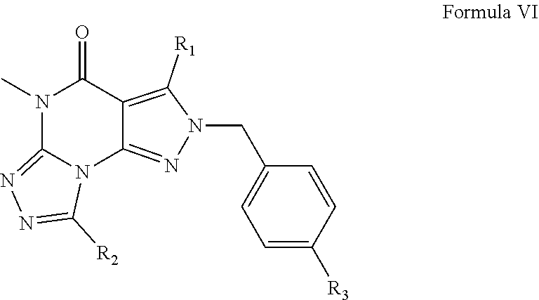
N1(C)C2=NN=C([R2])N2C2=NN(CC3=CC=C([R3])C=C3)C([R1])=C2C1=O
